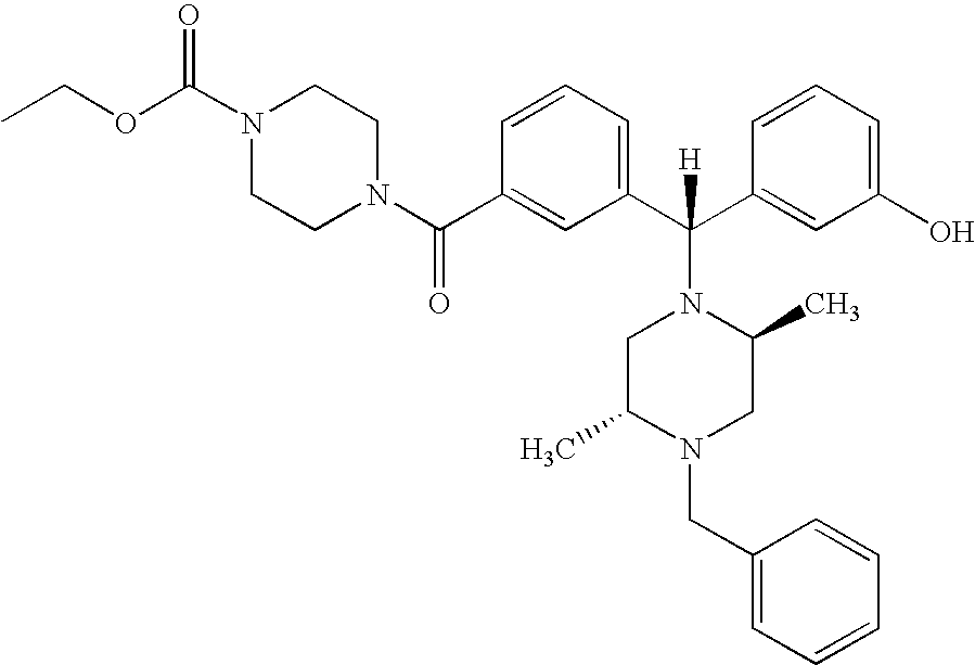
CCOC(N1CCN(C(C2=CC(C(C3=CC(O)=CC=C3)([H])N3CC(C)N(CC4=CC=CC=C4)CC3C)=CC=C2)=O)CC1)=O
